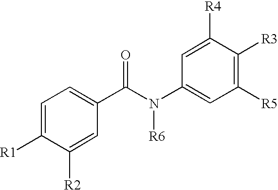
C1=C([R1])C([R2])=CC(C(N(C2=CC([R5])=C([R3])C([R4])=C2)[R6])=O)=C1
